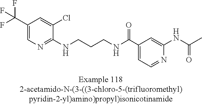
C1(C(F)(F)F)=CN=C(NCCCNC(C2=CC=NC(NC(C)=O)=C2)=O)C(Cl)=C1
